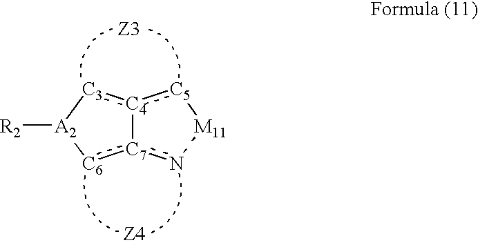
[C4]12:[C5][M11]n[C7]1:[C6][A2]([R2])[C3]:2
